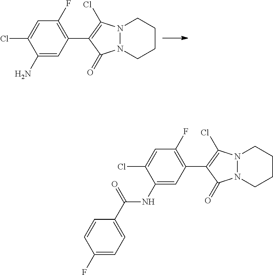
C1=C(Cl)C(N)=CC(C2=C(Cl)N3N(CCCC3)C2=O)=C1F.C1=C(Cl)C(NC(C2=CC=C(F)C=C2)=O)=CC(C2=C(Cl)N3N(CCCC3)C2=O)=C1F
